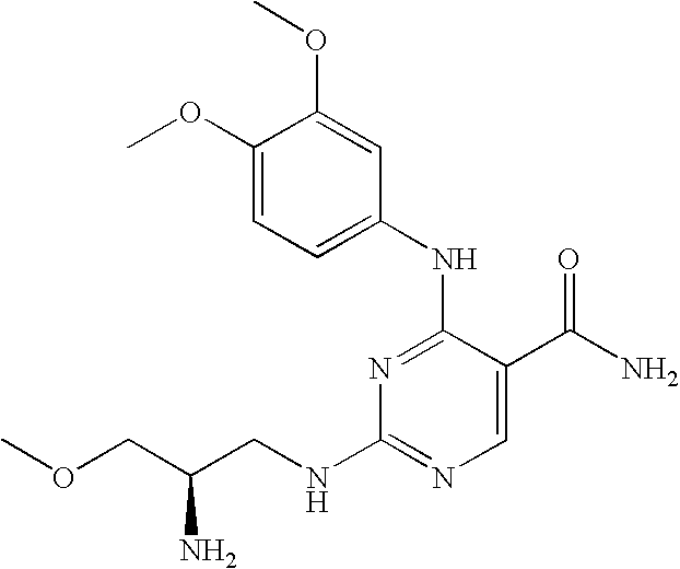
C1(NC2=NC(NCC(COC)N)=NC=C2C(N)=O)=CC=C(OC)C(OC)=C1
